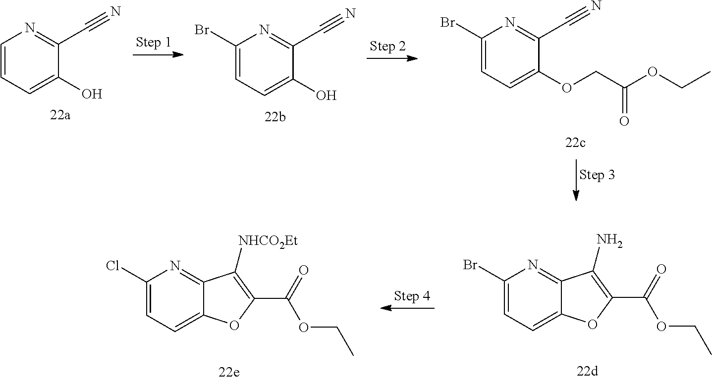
C1=CC=C(O)C(C#N)=N1.C1(Br)=CC=C(O)C(C#N)=N1.C1(Br)=CC=C(OCC(OCC)=O)C(C#N)=N1.C1(Br)=CC=C2C(=N1)C(N)=C(C(=O)OCC)O2.C1(Cl)=CC=C2C(=N1)C([NHCO2Et])=C(C(=O)OCC)O2
